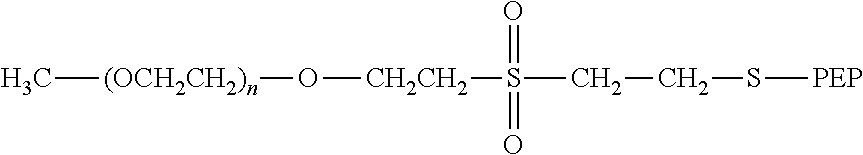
C[(OCH2CH2)n]O[CH2CH2]S(CCS[PEP])(=O)=O
